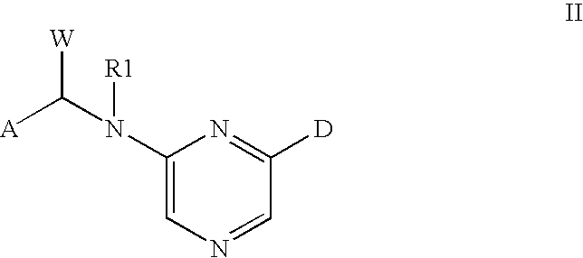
C1(N(C([A])[W])[R1])=CN=CC([D])=N1
